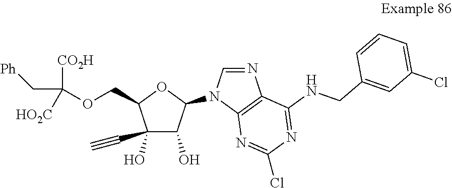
C1(O)(C#C)C(O)C(N2C=NC3=C2N=C(Cl)N=C3NCC2=CC(Cl)=CC=C2)OC1COC([CO2H])(C[Ph])[HO2C]
